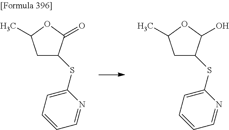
C1C(SC2=CC=CC=N2)C(=O)OC1C.C1C(SC2=CC=CC=N2)C(O)OC1C
